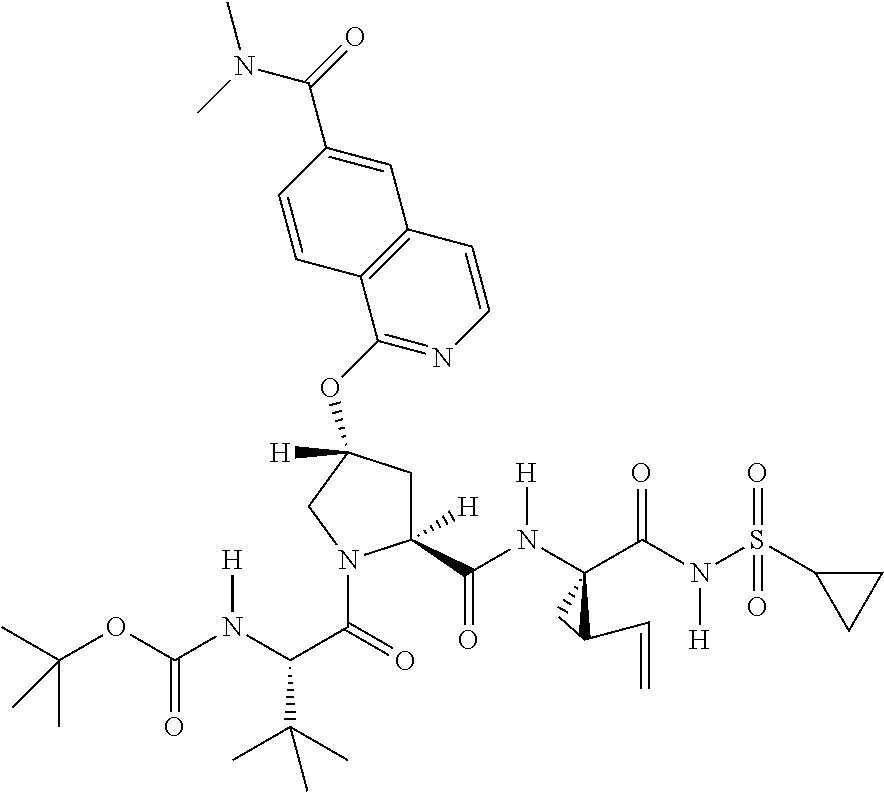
C12=C(C=CN=C1OC1([H])CC([H])(C(N([H])C3(C(N(S(=O)(=O)C4CC4)[H])=O)CC3C=C)=O)N(C(=O)C(N(C(OC(C)(C)C)=O)[H])C(C)(C)C)C1)C=C(C(N(C)C)=O)C=C2
